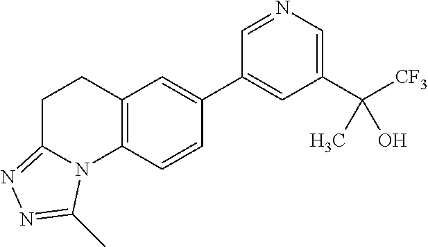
C1(C([CF3])(C)O)=CN=CC(C2=CC3=C(C=C2)N2C(=NN=C2C)CC3)=C1
